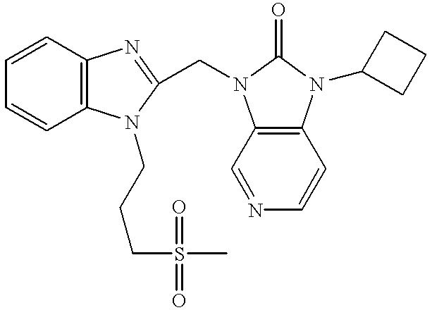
C1=CC2=C(C=C1)N(CCCS(C)(=O)=O)C(CN1C3=C(N(C4CCC4)C1=O)C=CN=C3)=N2
